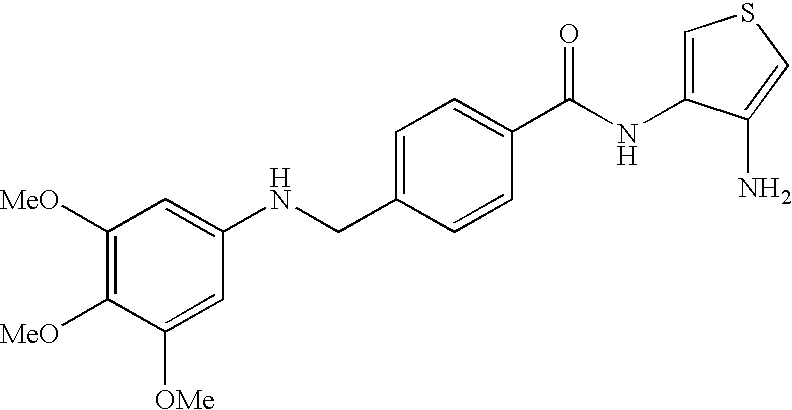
N(CC1=CC=C(C(NC2=CSC=C2N)=O)C=C1)C1=CC([MeO])=C([MeO])C([OMe])=C1
